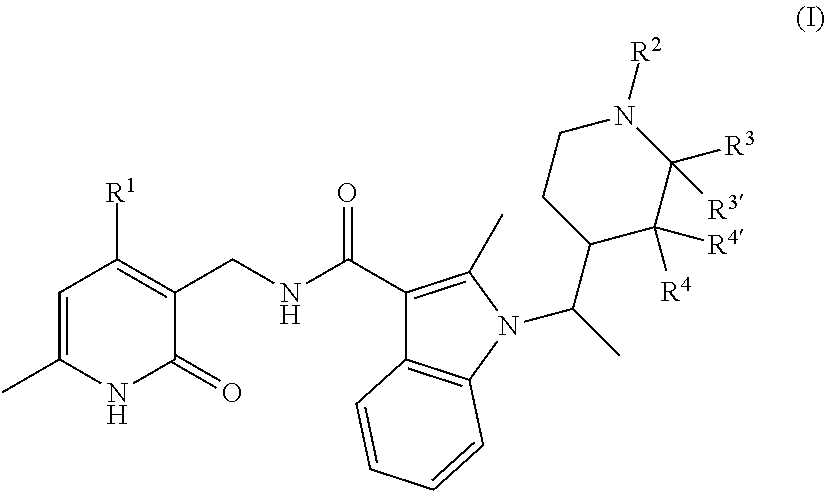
C1=C(C)NC(=O)C(CNC(=O)C2=C(C)N(C(C)C3C([R4])([R4])C([R3])([R3])N([R2])CC3)C3=C2C=CC=C3)=C1[R1]
